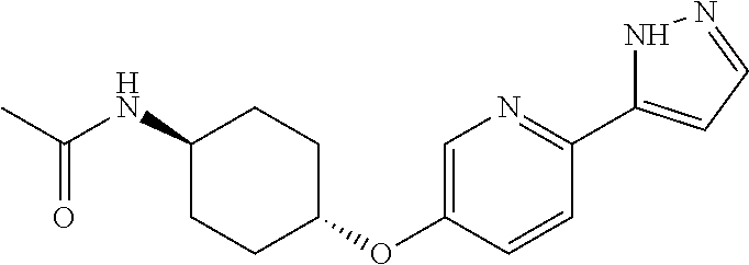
C1(OC2=CN=C(C3=CC=NN3)C=C2)CCC(NC(C)=O)CC1
